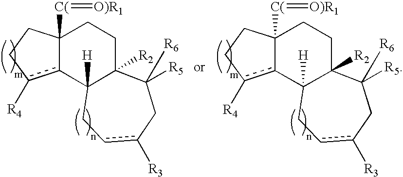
c12c([R4])CCC1([C(]=[O)R1])CCC1([R2])C2([H])Ccc([R3])CC1([R5])[R6].c12c([R4])CCC1([C(]=[O)R1])CCC1([R2])C2([H])Ccc([R3])CC1([R5])[R6]
